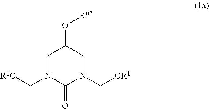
C1N(C[R1O])C(=O)N(C[OR1])CC1O[R02]
